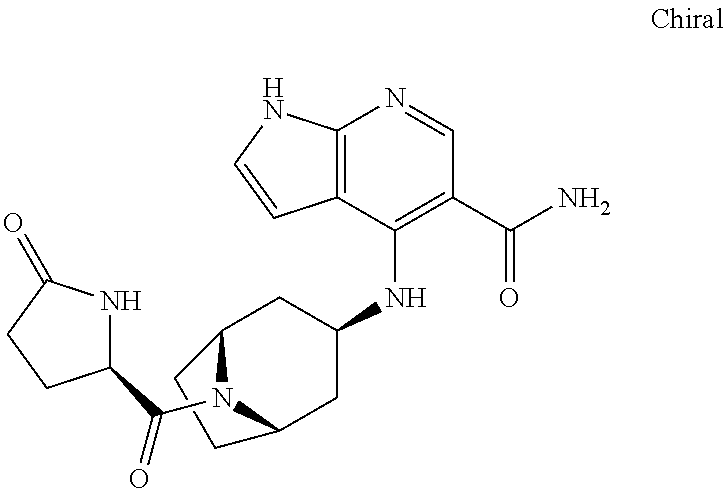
C12=C(C(NC3CC4N(C(C5NC(=O)CC5)=O)C(C3)CC4)=C(C(N)=O)C=N1)C=CN2
